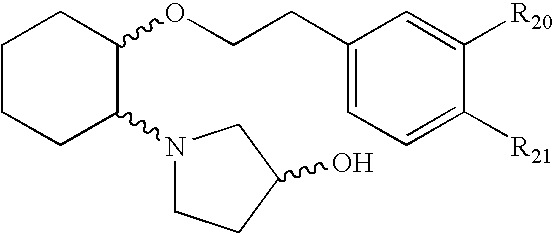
C1CCC(N2CCC(O)C2)C(OCCC2=CC=C([R21])C([R20])=C2)C1
